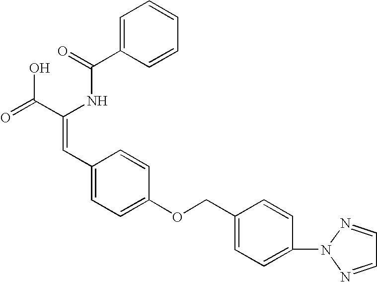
C(=O)(NC(C(=O)O)=CC1=CC=C(OCC2=CC=C(N3N=CC=N3)C=C2)C=C1)C1=CC=CC=C1
